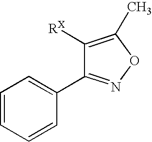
C1([RX])=C(C)ON=C1C1=CC=CC=C1
